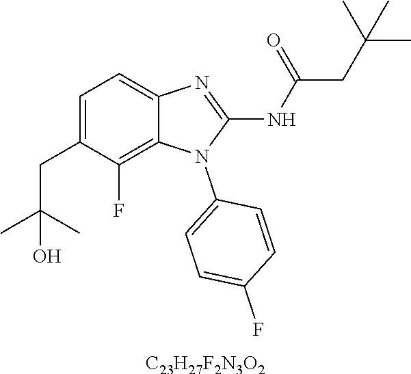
C1=C(CC(C)(C)O)C(F)=C2C(=C1)N=C(NC(CC(C)(C)C)=O)N2C1=CC=C(F)C=C1.[C23H27F2N3O2]
